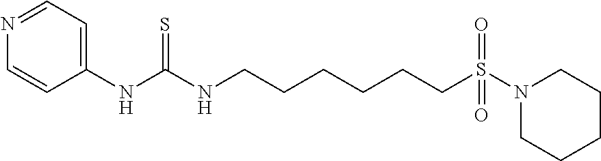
C1=CC(NC(NCCCCCCS(=O)(=O)N2CCCCC2)=S)=CC=N1
